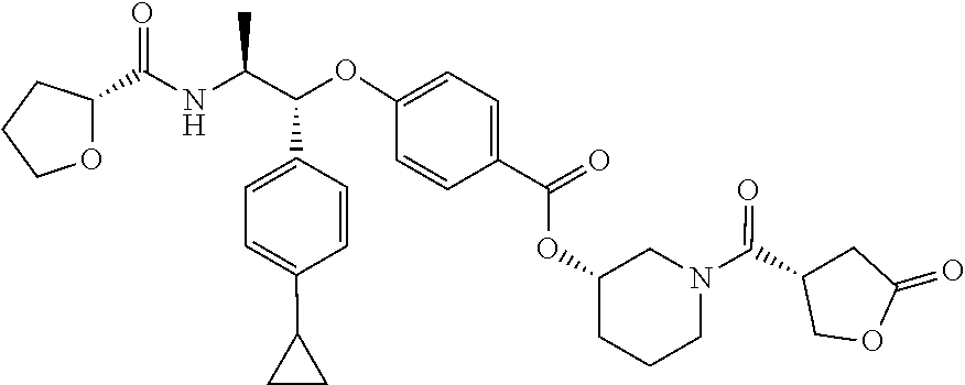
C1C(C(=O)N2CC(OC(C3=CC=C(OC(C4=CC=C(C5CC5)C=C4)C(NC(=O)C4CCCO4)C)C=C3)=O)CCC2)COC1=O
